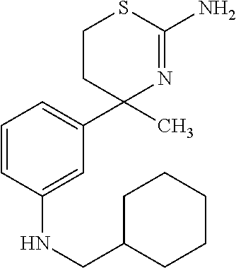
C1CC(C2=CC=CC(NCC3CCCCC3)=C2)(C)N=C(N)S1
